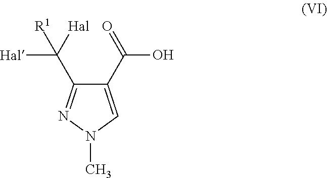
C1(C(=O)O)=CN(C)N=C1C([Hal])([Hal])[R1]
